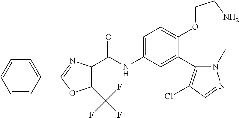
C1(C(F)(F)F)=C(C(=O)NC2=CC=C(OCCN)C(C3=C(Cl)C=NN3C)=C2)N=C(C2=CC=CC=C2)O1
